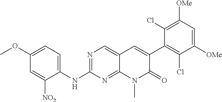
N1=C(NC2=CC=C(OC)C=C2[NO2])N=C2C(=C1)C=C(C1=C(Cl)C([OMe])=CC([OMe])=C1Cl)C(=O)N2C
